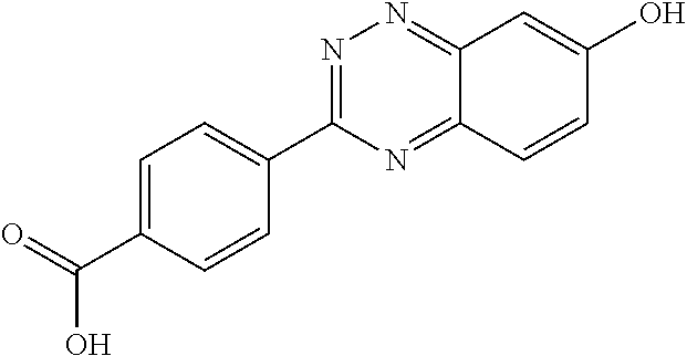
C1=C(C(=O)O)C=CC(C2=NN=C3C(=N2)C=CC(O)=C3)=C1
